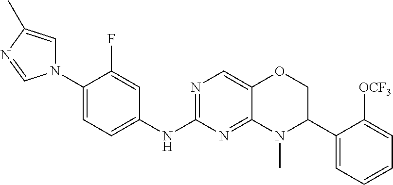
N1(C2=CC=C(NC3=NC=C4C(=N3)N(C)C(C3=CC=CC=C3[OCF3])CO4)C=C2F)C=C(C)N=C1
